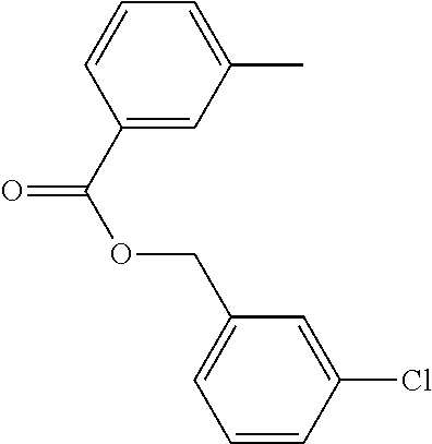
C1=C(C)C=C(C(=O)OCC2=CC=CC(Cl)=C2)C=C1
